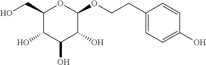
C1(CO)C(O)C(O)C(O)C(OCCC2=CC=C(O)C=C2)O1
